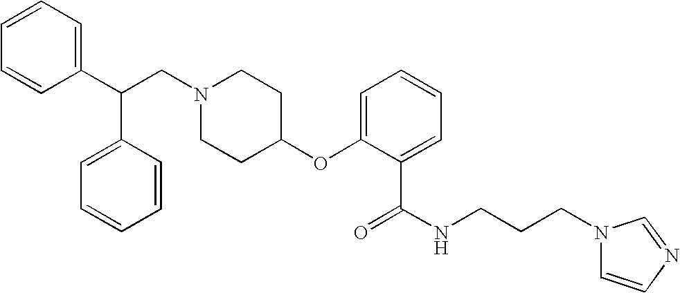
N1(CC(C2=CC=CC=C2)C2=CC=CC=C2)CCC(OC2=CC=CC=C2C(=O)NCCCN2C=CN=C2)CC1
